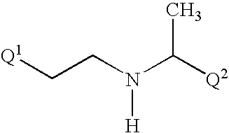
[Q1]CCN(C([Q2])C)[H]
